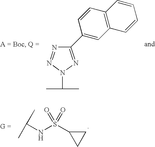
C(NS(C1CC1)(=O)=O)(C)C.N1=NN(C(C)C)N=C1C1=CC2=C(C=C1)C=CC=C2
